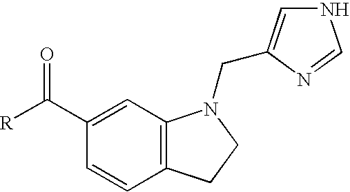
C1(C([R])=O)=CC2=C(C=C1)CCN2CC1=CNC=N1
